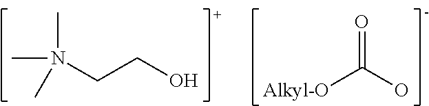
CN(CCO)(C)C.[Alkyl-O]C(O)=O
